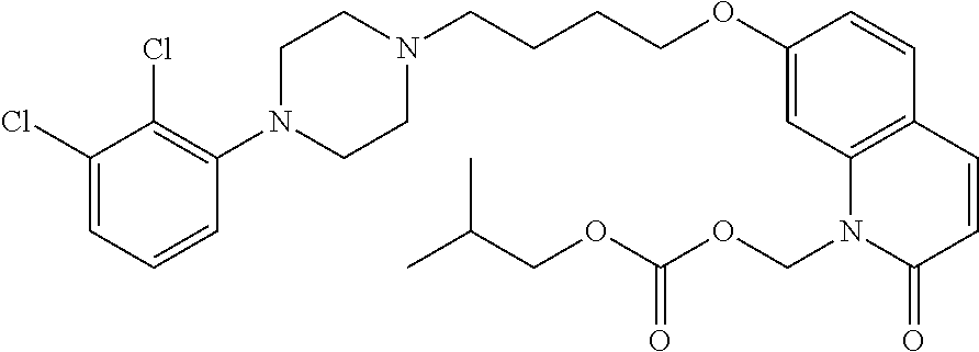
C1(Cl)=CC=CC(N2CCN(CCCCOC3=CC4=C(C=C3)C=CC(=O)N4COC(OCC(C)C)=O)CC2)=C1Cl
